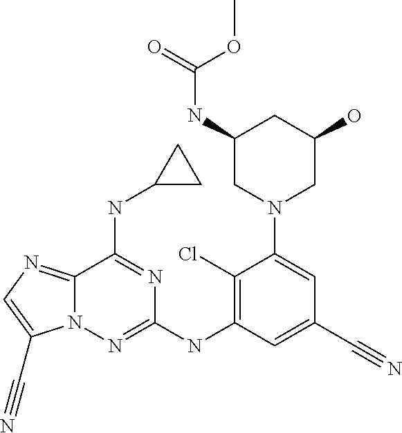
C1(NC(=O)OC)CN(C2=CC(C#N)=CC(NC3=NN4C(=NC=C4C#N)C(NC4CC4)=N3)=C2Cl)CC(O)C1
